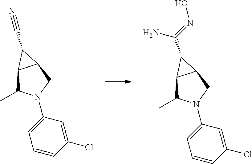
C12C(C)N(C3=CC=CC(Cl)=C3)CC1C2C#N.C12C(C)N(C3=CC=CC(Cl)=C3)CC1C2C(=NO)N
